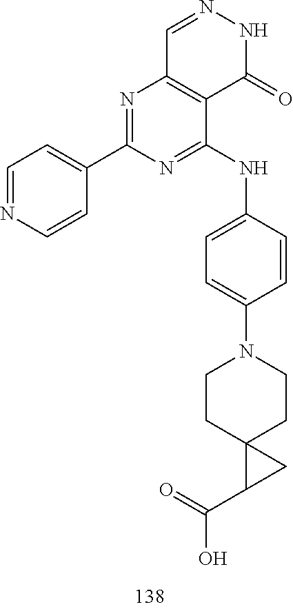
C1=NNC(=O)C2=C1N=C(C1=CC=NC=C1)N=C2NC1=CC=C(N2CCC3(CC2)C(C(=O)O)C3)C=C1
